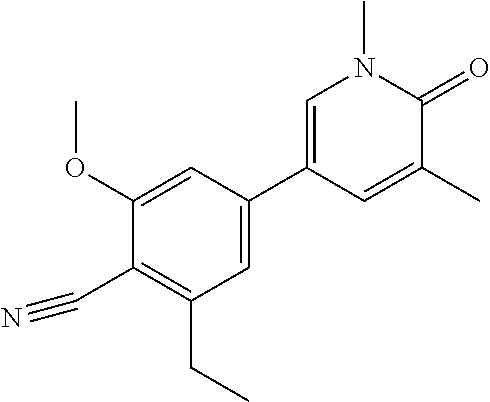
C(C1=C(CC)C=C(C2=CN(C)C(=O)C(C)=C2)C=C1OC)#N
